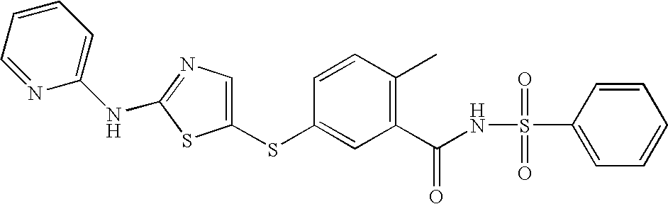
C1(NC2=NC=C(SC3=CC(C(NS(C4=CC=CC=C4)(=O)=O)=O)=C(C)C=C3)S2)=CC=CC=N1
